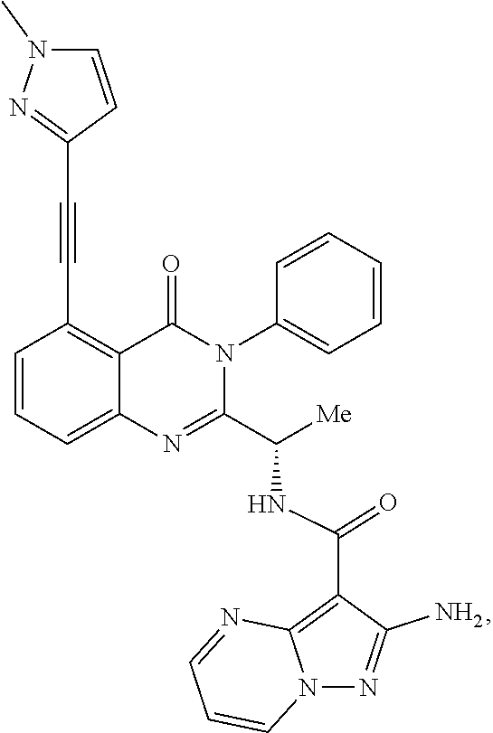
C1=CC=C2C(=C1C#CC1=NN(C)C=C1)C(=O)N(C1=CC=CC=C1)C(C([Me])NC(C1=C3N(N=C1N)C=CC=N3)=O)=N2
